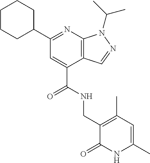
C(C1=CC(C2CCCCC2)=NC2=C1C=NN2C(C)C)(NCC1=C(C)C=C(C)NC1=O)=O
